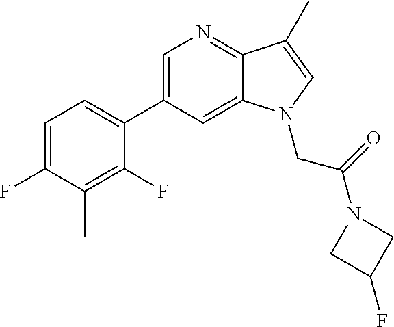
C1=C(F)C(C)=C(F)C(C2=CN=C3C(=C2)N(CC(=O)N2CC(F)C2)C=C3C)=C1
